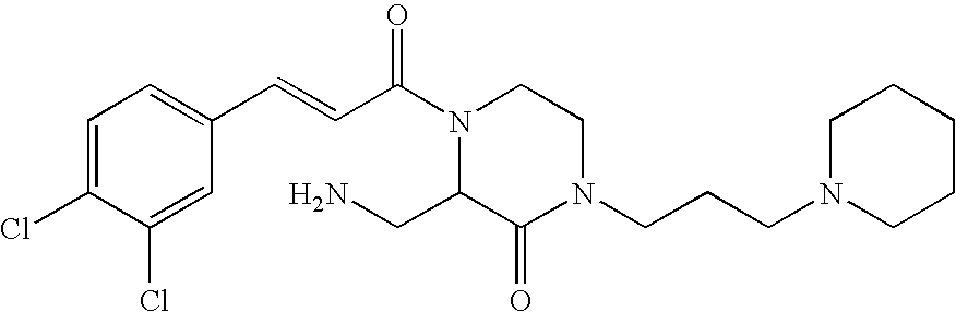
C1=C(Cl)C(Cl)=CC(C=CC(N2C(CN)C(=O)N(CCCN3CCCCC3)CC2)=O)=C1
